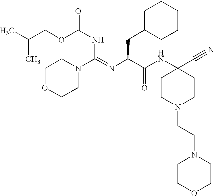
O(C(NC(N1CCOCC1)=NC(C(NC1(C#N)CCN(CCN2CCOCC2)CC1)=O)CC1CCCCC1)=O)CC(C)C
